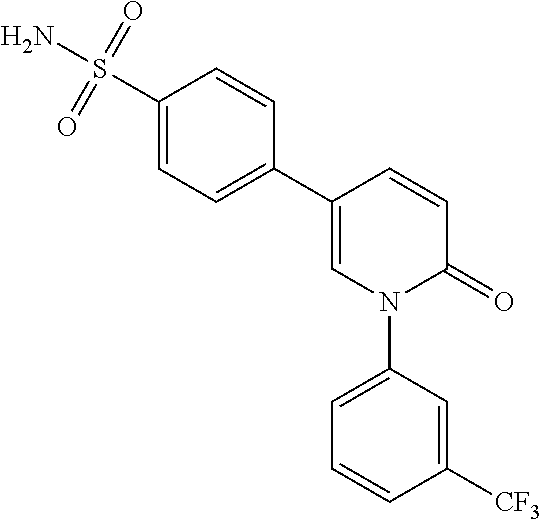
C1=CC(C2=CC=C(S(N)(=O)=O)C=C2)=CN(C2=CC=CC([CF3])=C2)C1=O
